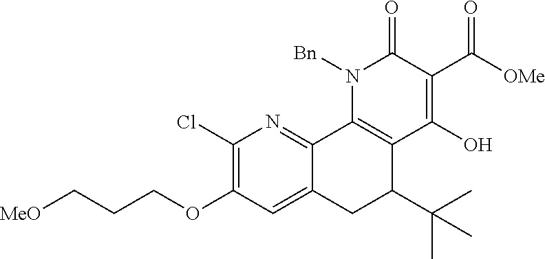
[MeO]CCCOC1=C(Cl)N=C2C(=C1)CC(C(C)(C)C)C1=C2N([Bn])C(=O)C(C([OMe])=O)=C1O
